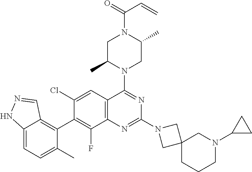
C12=CC=C(C)C(C3=C(F)C4=C(C=C3Cl)C(N3CC(C)N(C(=O)C=C)CC3C)=NC(N3CC5(C3)CCCN(C3CC3)C5)=N4)=C1C=NN2
